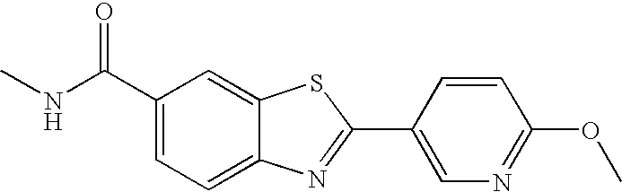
C1(C(NC)=O)=CC=C2C(=C1)SC(C1=CN=C(OC)C=C1)=N2
